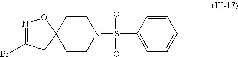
N1=C(Br)CC2(O1)CCN(S(=O)(=O)C1=CC=CC=C1)CC2
